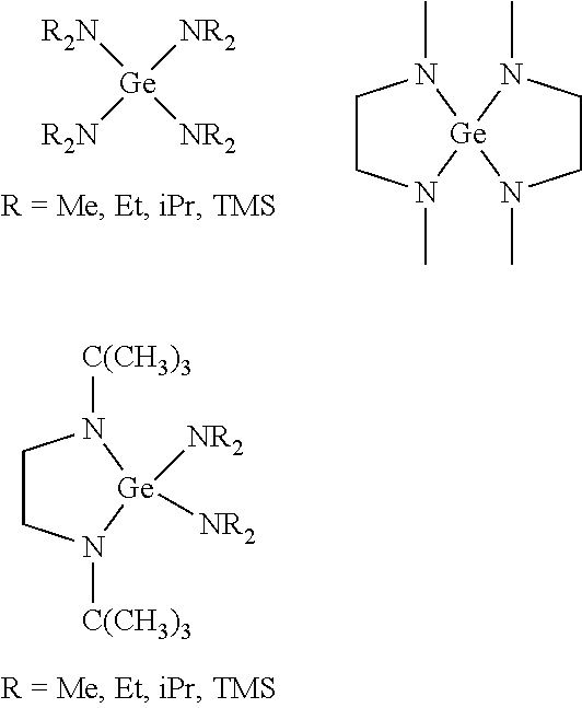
[Ge]1([NR2])([NR2])N([C(CH3)3])CCN1[C(CH3)3].[R2N][Ge]([NR2])([NR2])[R2N].C1CN(C)[Ge]2(N1C)N(C)CCN2C
